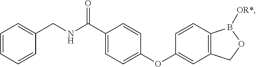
C1=CC=CC(CNC(C2=CC=C(OC3=CC4=C(C=C3)B([OR*])OC4)C=C2)=O)=C1
